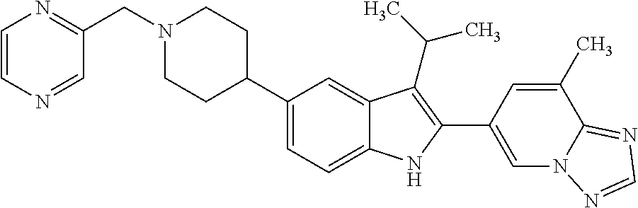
N1(CC2=NC=CN=C2)CCC(C2=CC=C3C(=C2)C(C(C)C)=C(C2=CN4C(=NC=N4)C(C)=C2)N3)CC1
